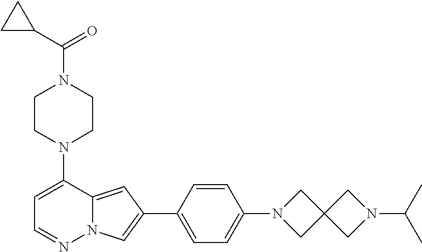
N1(C2=CC=NN3C2=CC(C2=CC=C(N4CC5(C4)CN(C(C)C)C5)C=C2)=C3)CCN(C(C2CC2)=O)CC1
